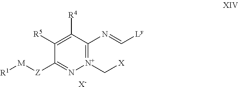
[M]([Z]C1=N[N+](C[X])=C(N=C[Ly])C([R4])=C1[R5])[R1].[X-]
